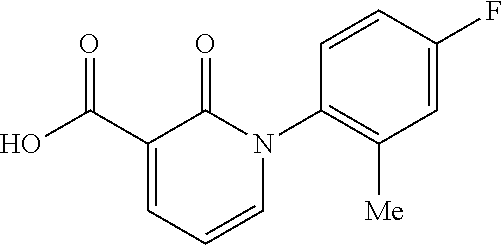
C1(C(O)=O)=CC=CN(C2=C([Me])C=C(F)C=C2)C1=O
